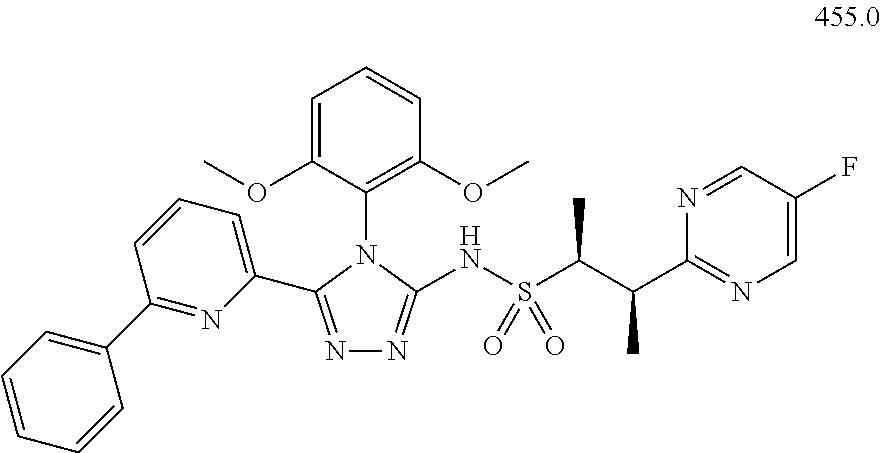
N1=C(C2=CC=CC(C3=CC=CC=C3)=N2)N(C2=C(OC)C=CC=C2OC)C(NS(=O)(C(C)C(C)C2=NC=C(F)C=N2)=O)=N1
